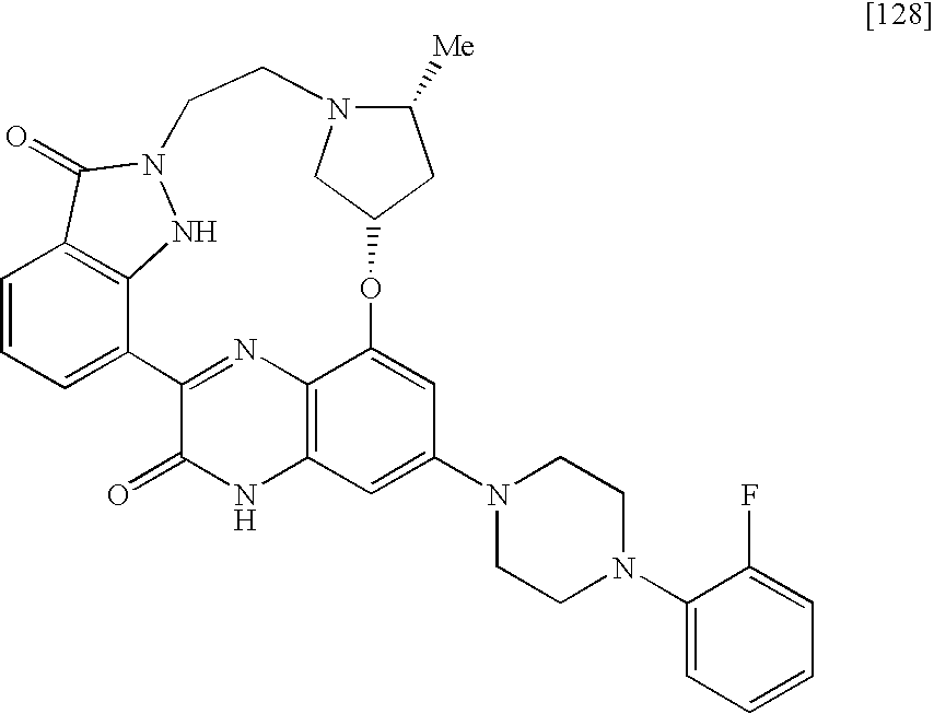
C1=CC=C2C3=C1C(=O)N(N3)CCN1C([Me])CC(OC3=CC(N4CCN(C5=CC=CC=C5F)CC4)=CC4=C3N=C2C(=O)N4)C1
